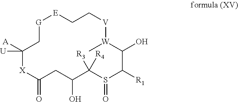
C1([U])([A])[X]C(=O)CC(O)C([R4])([R3])S(=O)C([R1])C(O)[W](C)[V]CC[E][G]C1
